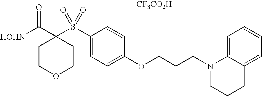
[HOHN]C(C1(S(C2=CC=C(OCCCN3C4=CC=CC=C4CCC3)C=C2)(=O)=O)CCOCC1)=O.[CF3CO2H]
